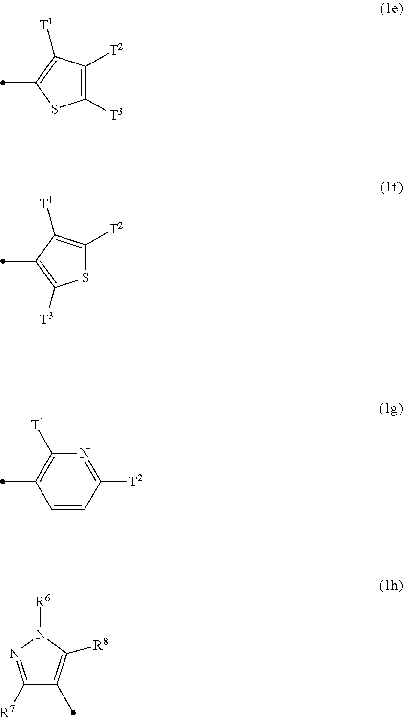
C1([T3])=C([T2])C([T1])=C(C)S1.C1=CC([T2])=NC([T1])=C1C.S1C([T2])=C([T1])C(C)=C1[T3].C1([R7])=NN([R6])C([R8])=C1C
